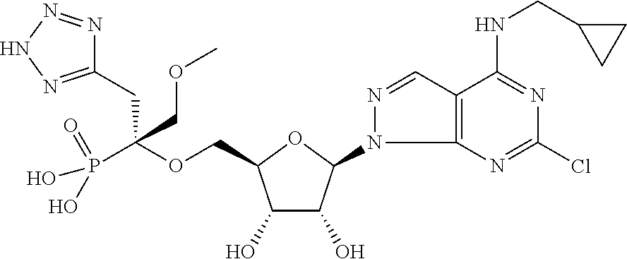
C(OCC1C(O)C(O)C(N2C3=C(C=N2)C(NCC2CC2)=NC(Cl)=N3)O1)(P(O)(O)=O)(CC1=NNN=N1)COC
